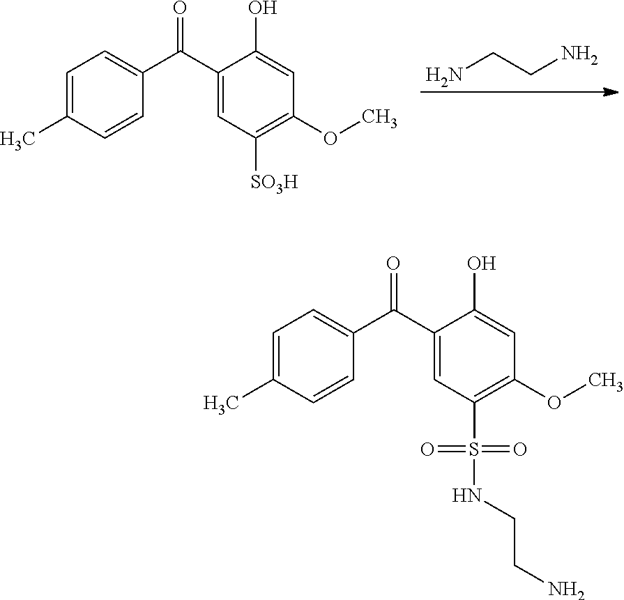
C1=C(C)C=CC(C(C2=CC([SO3H])=C(OC)C=C2O)=O)=C1.NCCN.C1=C(C)C=CC(C(C2=CC(S(=O)(=O)NCCN)=C(OC)C=C2O)=O)=C1
